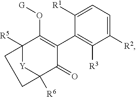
C12([R5])[Y]C([R6])(C(=O)C(C3=C([R3])C([R2])=CC=C3[R1])=C1O[G])CC2
